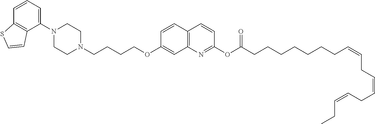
C1(N2CCN(CCCCOC3=CC4=C(C=C3)C=CC(OC(=O)CCCCCCCC=CCC=CCC=CCC)=N4)CC2)=CC=CC2=C1C=CS2
